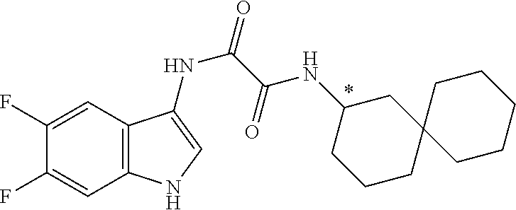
C1(F)=CC2=C(C=C1F)NC=C2NC(C(NC1CCCC2(C1)CCCCC2)=O)=O
